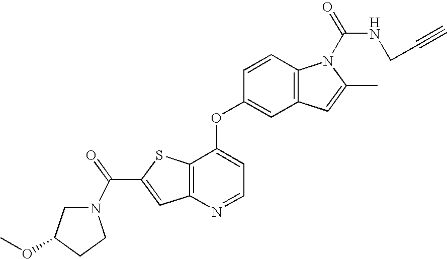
C12=C(C(OC3=CC4=C(C=C3)N(C(=O)NCC#C)C(C)=C4)=CC=N1)SC(C(=O)N1CC(OC)CC1)=C2
